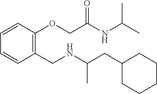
C1(CC(NCC2=C(OCC(NC(C)C)=O)C=CC=C2)C)CCCCC1
